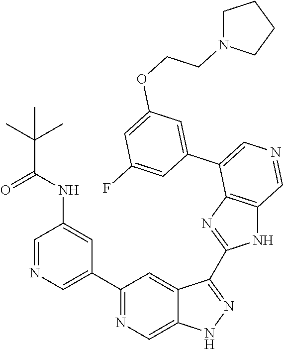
C1(C2=CN=CC(NC(C(C)(C)C)=O)=C2)=NC=C2C(=C1)C(C1=NC3=C(N1)C=NC=C3C1=CC(OCCN3CCCC3)=CC(F)=C1)=NN2
